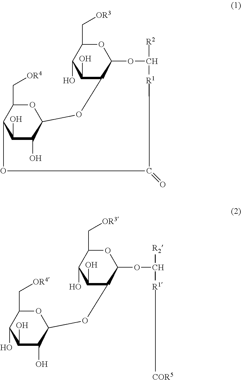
C12C(O)C(O)C(OC1C[OR4])OC1C(O)C(O)C(C[OR3])OC1OC([R2])[R1]C(=O)O2.C1(O)C(O)C(O)C(OC2C(O)C(O)C(C[OR3])OC2OC([R1][COR5])[R2])OC1C[OR4]
